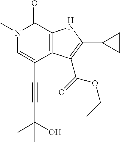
C(C1=CN(C)C(=O)C2=C1C(C(OCC)=O)=C(C1CC1)N2)#CC(C)(C)O
